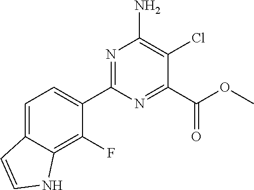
C1=C2C(=C(F)C(C3=NC(N)=C(Cl)C(C(OC)=O)=N3)=C1)NC=C2
